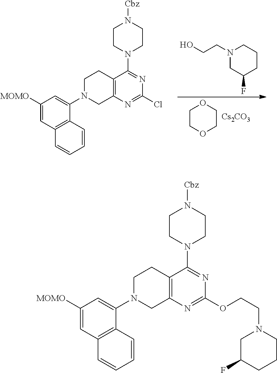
C1COCCO1.[Cs2CO3].C1([MOMO])=CC2=C(C(N3CCC4=C(C3)N=C(Cl)N=C4N3CCN([Cbz])CC3)=C1)C=CC=C2.N1(CCO)CC(F)CCC1.C1([MOMO])=CC2=C(C(N3CCC4=C(C3)N=C(OCCN3CC(F)CCC3)N=C4N3CCN([Cbz])CC3)=C1)C=CC=C2
